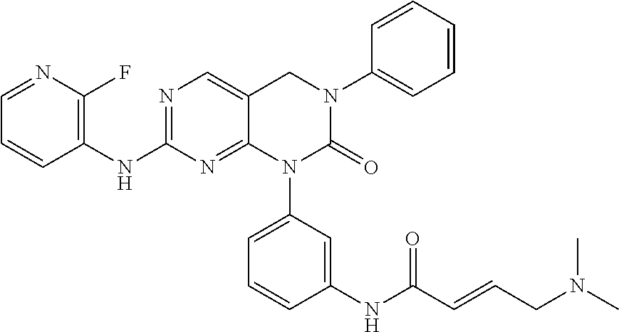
N1=C(NC2=C(F)N=CC=C2)N=C2C(=C1)CN(C1=CC=CC=C1)C(=O)N2C1=CC=CC(NC(C=CCN(C)C)=O)=C1
